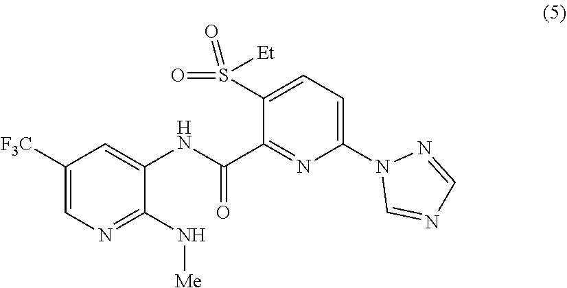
C1([F3C])=CN=C(N[Me])C(NC(C2=NC(N3C=NC=N3)=CC=C2S(=O)([Et])=O)=O)=C1
